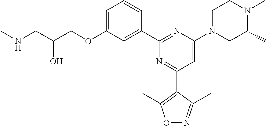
C1=C(OCC(CNC)O)C=C(C2=NC(N3CC(C)N(C)CC3)=CC(C3=C(C)ON=C3C)=N2)C=C1
